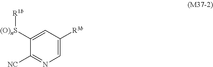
C1=C([R3b])C=C([(O)nS][R1b])C([NC])=N1
